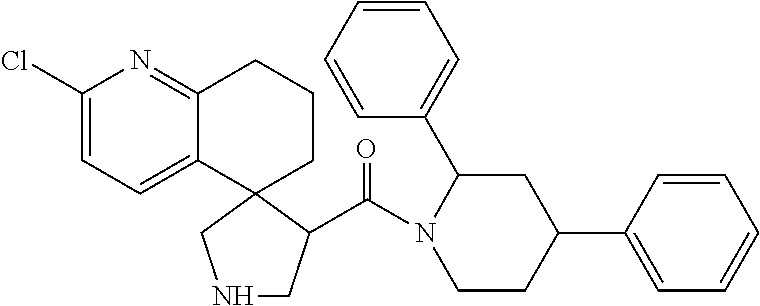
N1(C(=O)C2C3(CCCC4=NC(Cl)=CC=C43)CNC2)CCC(C2=CC=CC=C2)CC1C1=CC=CC=C1
